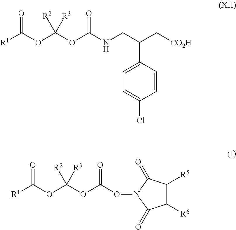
C(C[CO2H])(CNC(OC(OC([R1])=O)([R2])[R3])=O)C1=CC=C(Cl)C=C1.O(C(OC(OC([R1])=O)([R2])[R3])=O)N1C(=O)C([R5])C([R6])C1=O
